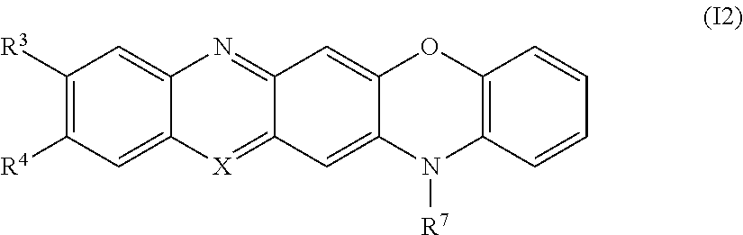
C1([R3])=C([R4])C=C2C(=C1)N=C1C(=[X]2)C=C2C(=C1)OC1=C(N2[R7])C=CC=C1
